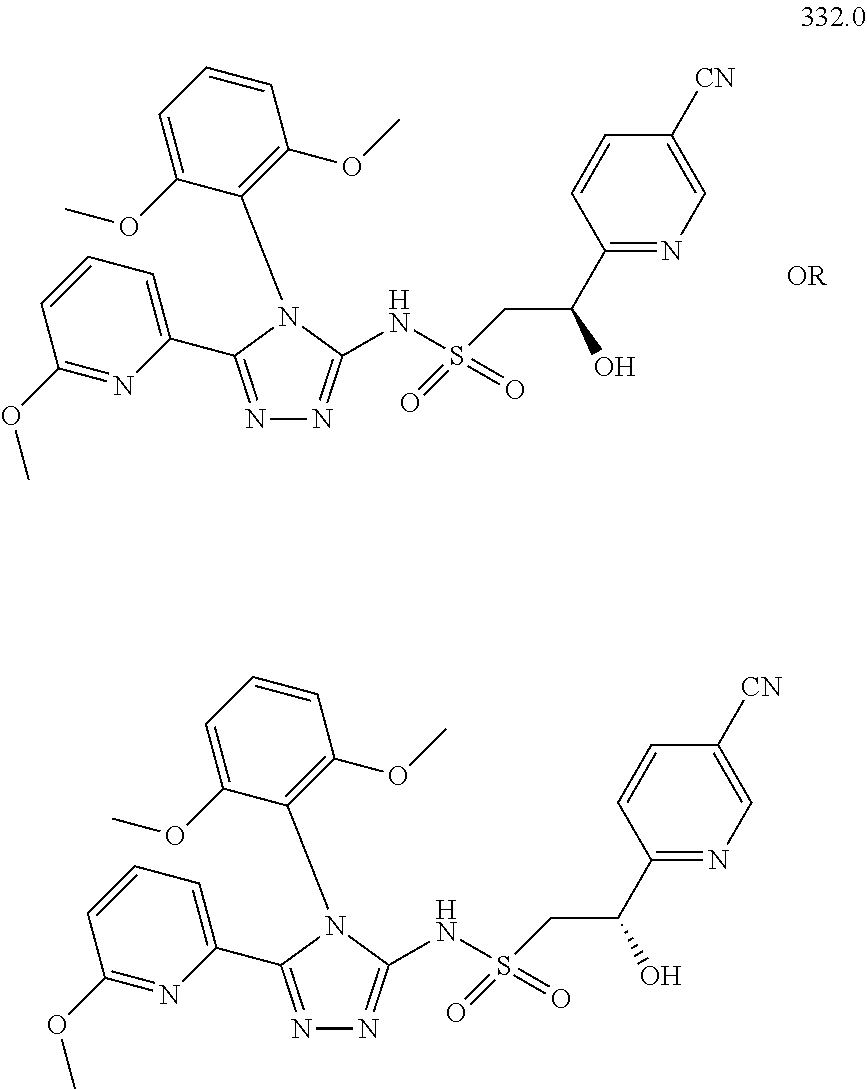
C1=C(C2=NN=C(NS(CC(C3=NC=C([CN])C=C3)O)(=O)=O)N2C2=C(OC)C=CC=C2OC)N=C(OC)C=C1.C1=C(C2=NN=C(NS(CC(C3=NC=C([CN])C=C3)O)(=O)=O)N2C2=C(OC)C=CC=C2OC)N=C(OC)C=C1
